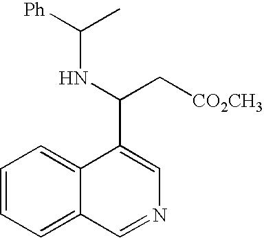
C1=CC=C2C(=C1)C(C(C[CO2CH3])NC(C)[Ph])=CN=C2
